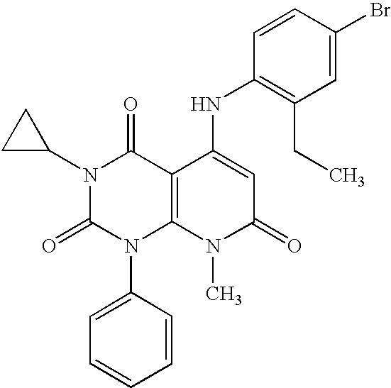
N1(C2CC2)C(=O)N(C2=CC=CC=C2)C2=C(C1=O)C(NC1=C(CC)C=C(Br)C=C1)=CC(=O)N2C
